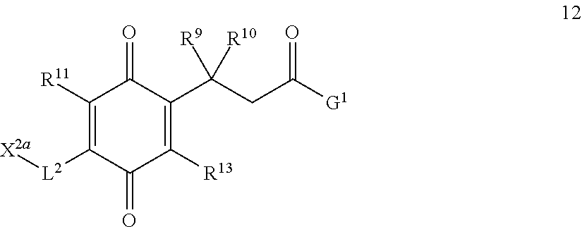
C1([R11])=C([L2][X2a])C(=O)C([R13])=C(C(CC(=O)[G1])([R10])[R9])C1=O
